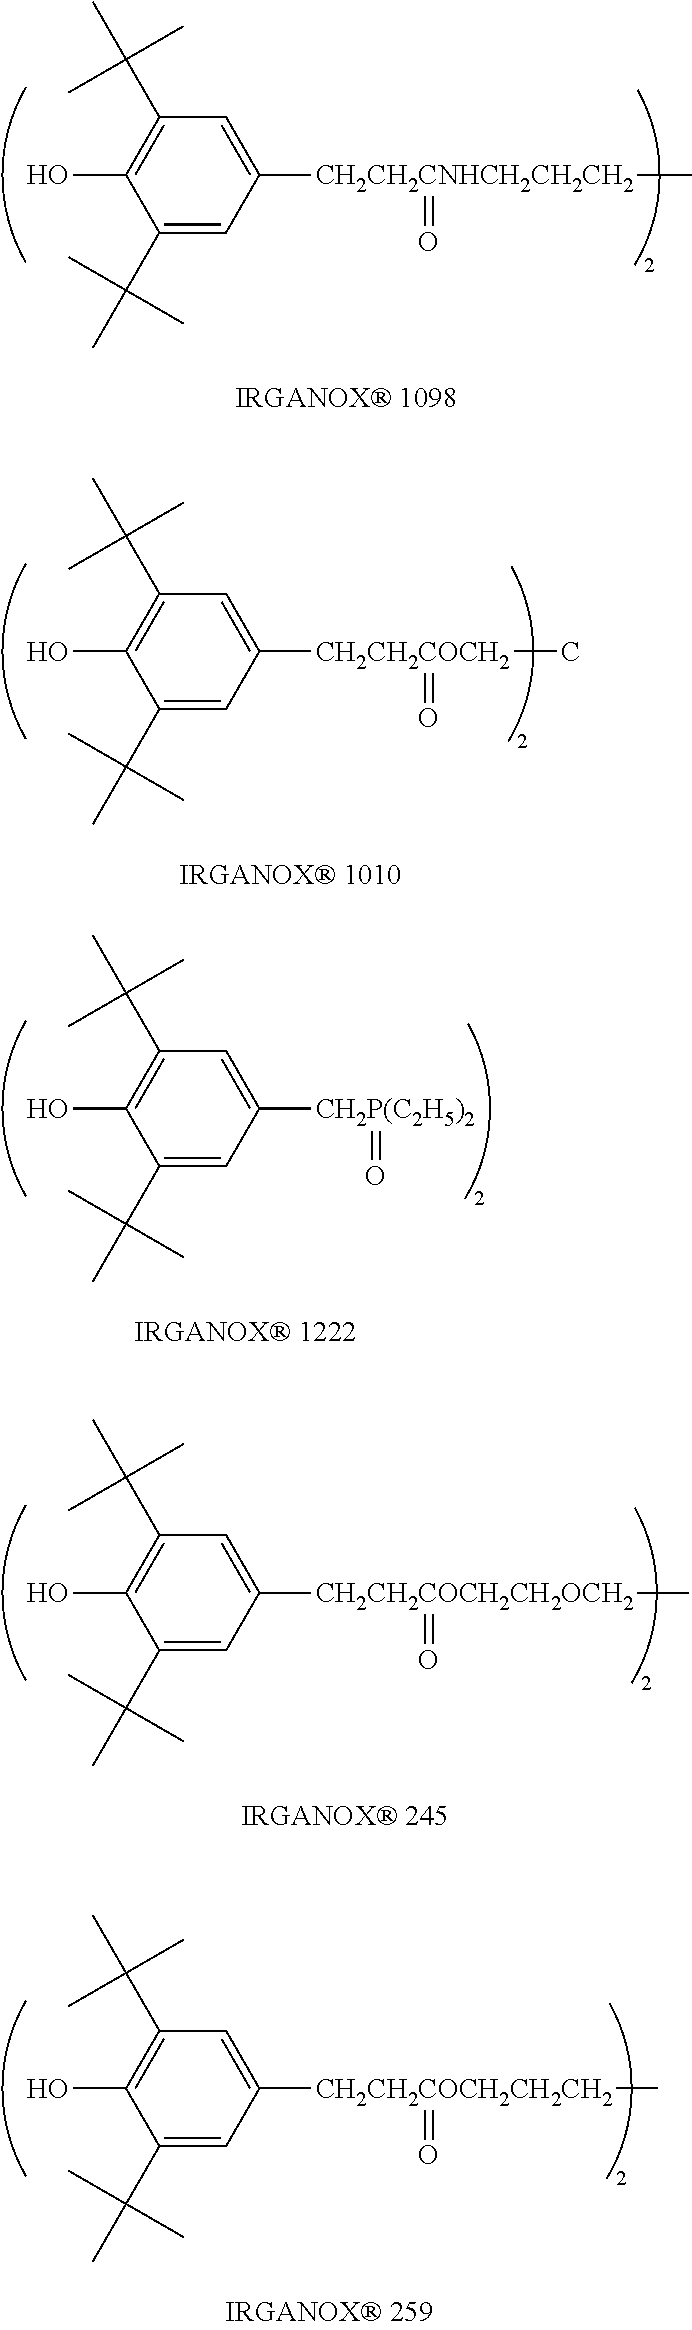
C1(C(C)(C)C)=C(O)C(C(C)(C)C)=CC([CH2CH2CNHCH2CH2CH2](C)=O)=C1.C1(C(C)(C)C)=C(O)C(C(C)(C)C)=CC([CH2CH2COCH2](=O)C)=C1.C1(C(C)(C)C)=C(O)C(C(C)(C)C)=CC([CH2P(C2H5)2]=O)=C1.C1(C(C)(C)C)=C(O)C(C(C)(C)C)=CC([CH2CH2COCH2CH2OCH2](C)=O)=C1.C1(C(C)(C)C)=C(O)C(C(C)(C)C)=CC([CH2CH2COCH2CH2CH2](=O)C)=C1
